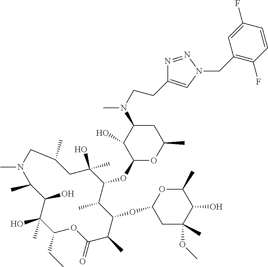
C1(CC)C(C)(O)C(O)C(C)N(C)CC(C)CC(O)(C)C(OC2OC(C)CC(N(C)CCC3=CN(CC4=C(F)C=CC(F)=C4)N=N3)C2O)C(C)C(OC2CC(C)(OC)C(O)C(C)O2)C(C)C(=O)O1
